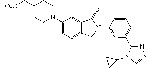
C1(C[HO2C])CCN(C2=CC=C3C(=C2)C(=O)N(C2=NC(C4=NN=CN4C4CC4)=CC=C2)C3)CC1
